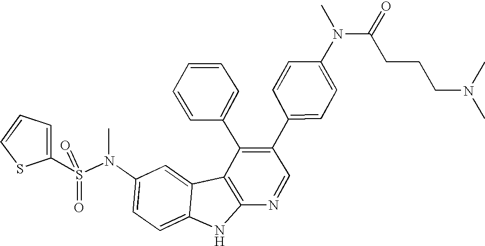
O=S(C1=CC=CS1)(=O)N(C1=CC=C2C(=C1)C1=C(N2)N=CC(C2=CC=C(N(C(CCCN(C)C)=O)C)C=C2)=C1C1=CC=CC=C1)C
